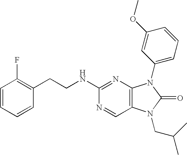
C(NC1=NC2=C(C=N1)N(CC(C)C)C(=O)N2C1=CC=CC(OC)=C1)CC1=C(F)C=CC=C1
